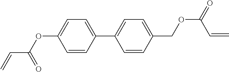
C1=C(OC(C=C)=O)C=CC(C2=CC=C(COC(C=C)=O)C=C2)=C1
